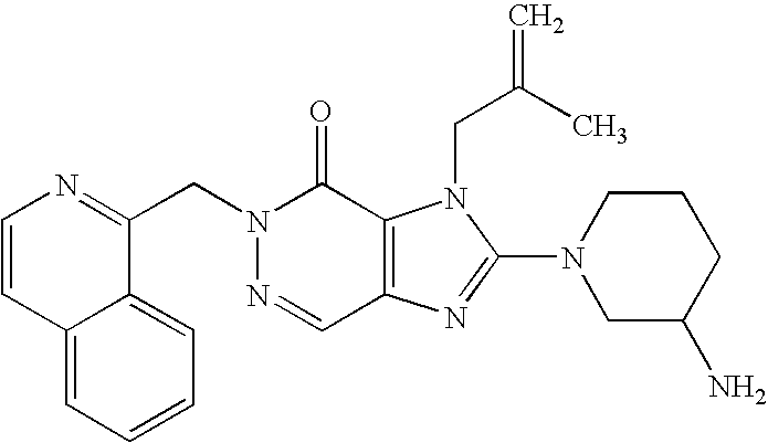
C12=CC=CC=C1C(CN1N=CC3=C(C1=O)N(CC(=C)C)C(N1CC(N)CCC1)=N3)=NC=C2
